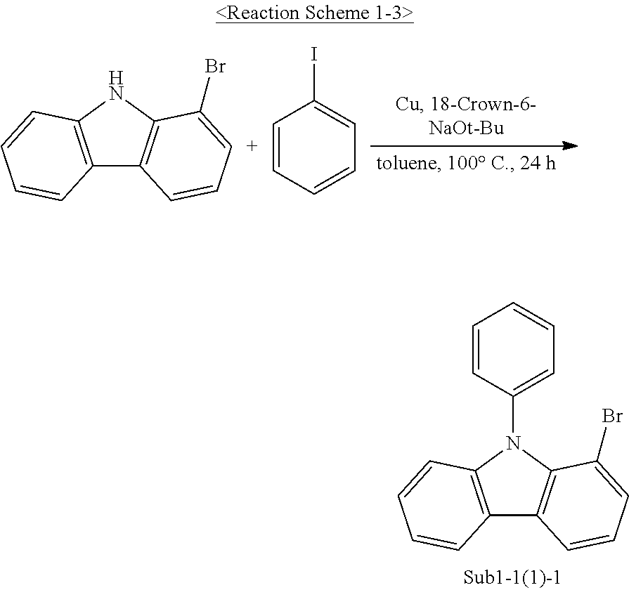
C12=C(NC3=C1C=C[C+]=C3Br)C=CC=C2.C1(I)=CC=CC=C1.C12=C(N(C3=CC=CC=C3)C3=C1C=CC=C3Br)C=CC=C2
